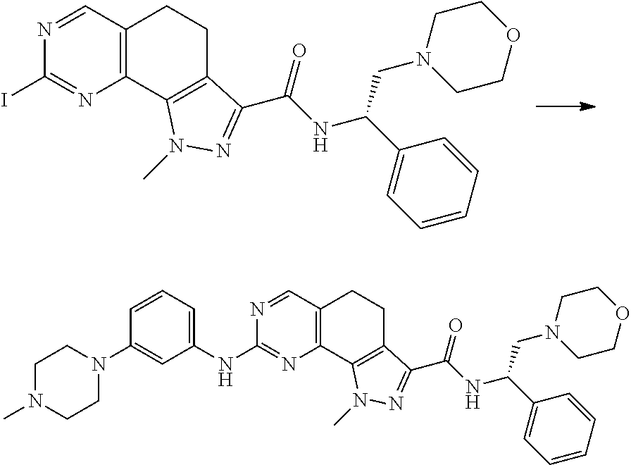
C12=C(C3=C(CC1)C(C(NC(C1=CC=CC=C1)CN1CCOCC1)=O)=NN3C)N=C(I)N=C2.C12=C(C3=C(CC1)C(C(NC(C1=CC=CC=C1)CN1CCOCC1)=O)=NN3C)N=C(NC1=CC=CC(N3CCN(C)CC3)=C1)N=C2
